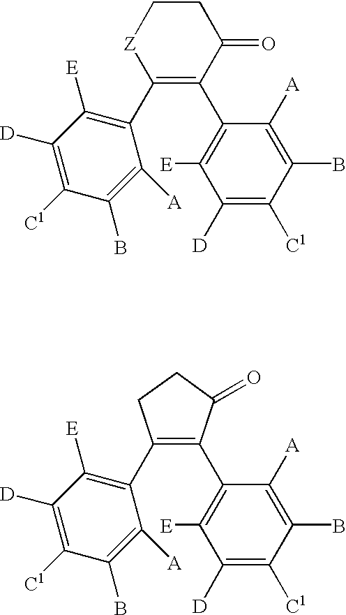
C1(C2=C(C3=C([E])C([D])=C([C1])C(B)=C3[A])C(=O)CC[Z]2)=C([E])C([D])=C([C1])C(B)=C1[A].C1(C2=C(C3=C([E])C([D])=C([C1])C(B)=C3[A])C(=O)CC2)=C([E])C([D])=C([C1])C(B)=C1[A]
